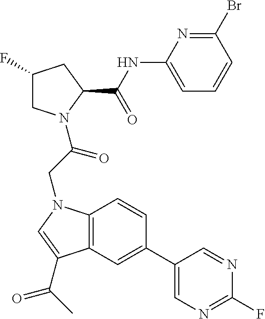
C1(F)CN(C(CN2C3=C(C=C(C4=CN=C(F)N=C4)C=C3)C(C(C)=O)=C2)=O)C(C(NC2=CC=CC(Br)=N2)=O)C1
